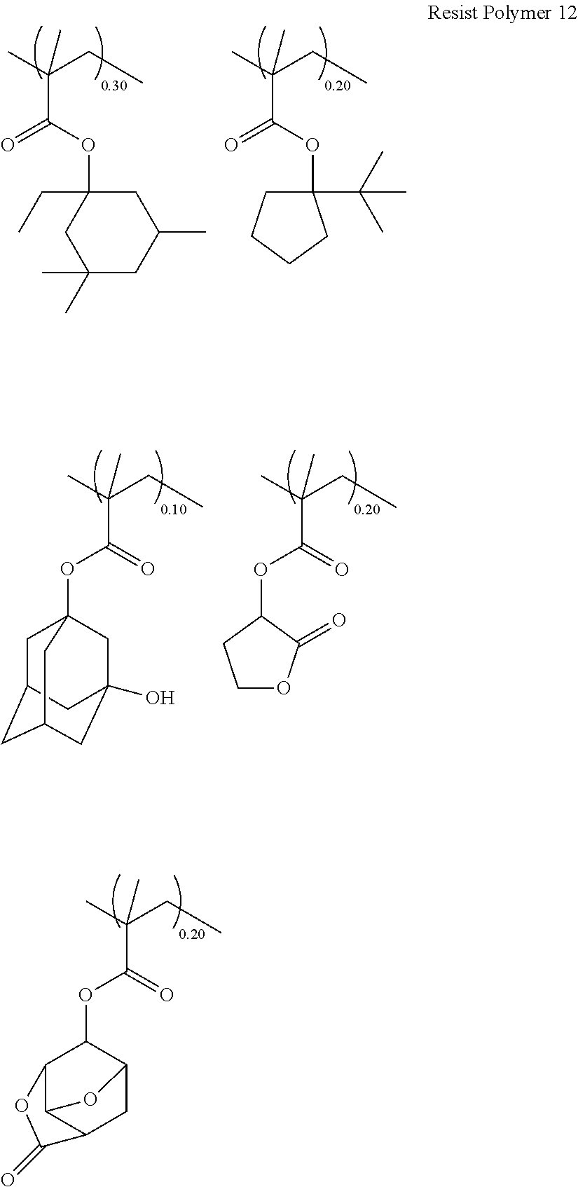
O=C(OC1C2CC3C(C1OC3=O)O2)C(C)(CC)C.O(C(=O)C(C)(CC)C)C1(CC)CC(C)(C)CC(C)C1.O(C(=O)C(C)(CC)C)C1(C(C)(C)C)CCCC1.O=C(OC1CCOC1=O)C(C)(CC)C.O=C(OC12CC3CC(CC(O)(C1)C3)C2)C(C)(CC)C
